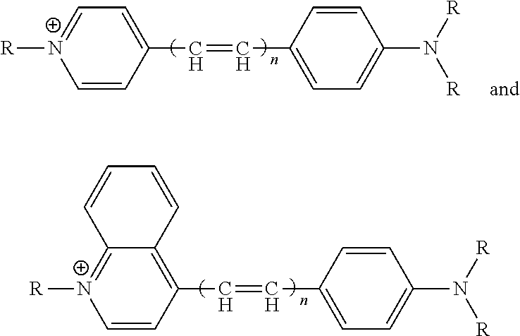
C1=CC(C=CC2=CC=C(N([R])[R])C=C2)=CC=[N+]1[R].C1=CC(C=CC2=CC=C(N([R])[R])C=C2)=C2C(=[N+]1[R])C=CC=C2
